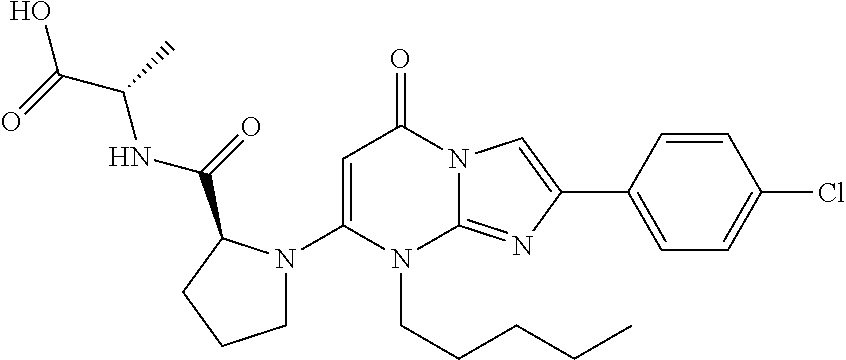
C1=C(N2CCCC2C(=O)NC(C)C(=O)O)N(CCCCC)C2=NC(C3=CC=C(Cl)C=C3)=CN2C1=O
